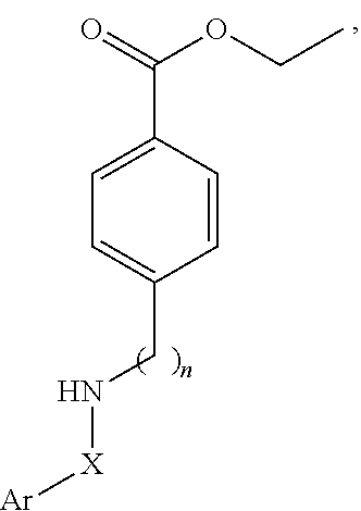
C1=CC(C(=O)OCC)=CC=C1CN[X][Ar]
